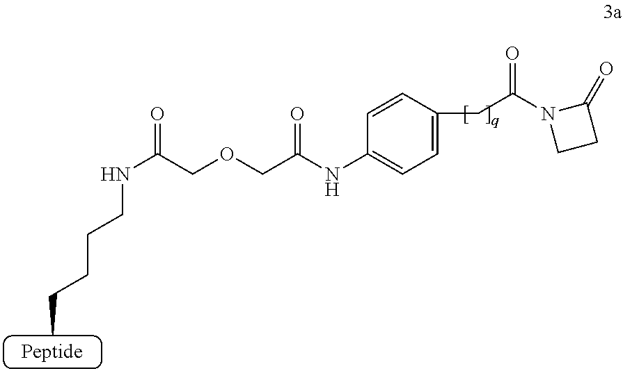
C1=CC(NC(COCC(NCCCCC)=O)=O)=CC=C1CC(N1CCC1=O)=O
